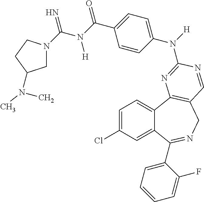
C1=C(Cl)C=C2C(=C1)C1=C(CN=C2C2=CC=CC=C2F)C=NC(N(C2=CC=C(C(N(C(=N)N3CC(N(C)C)CC3)[H])=O)C=C2)[H])=N1
